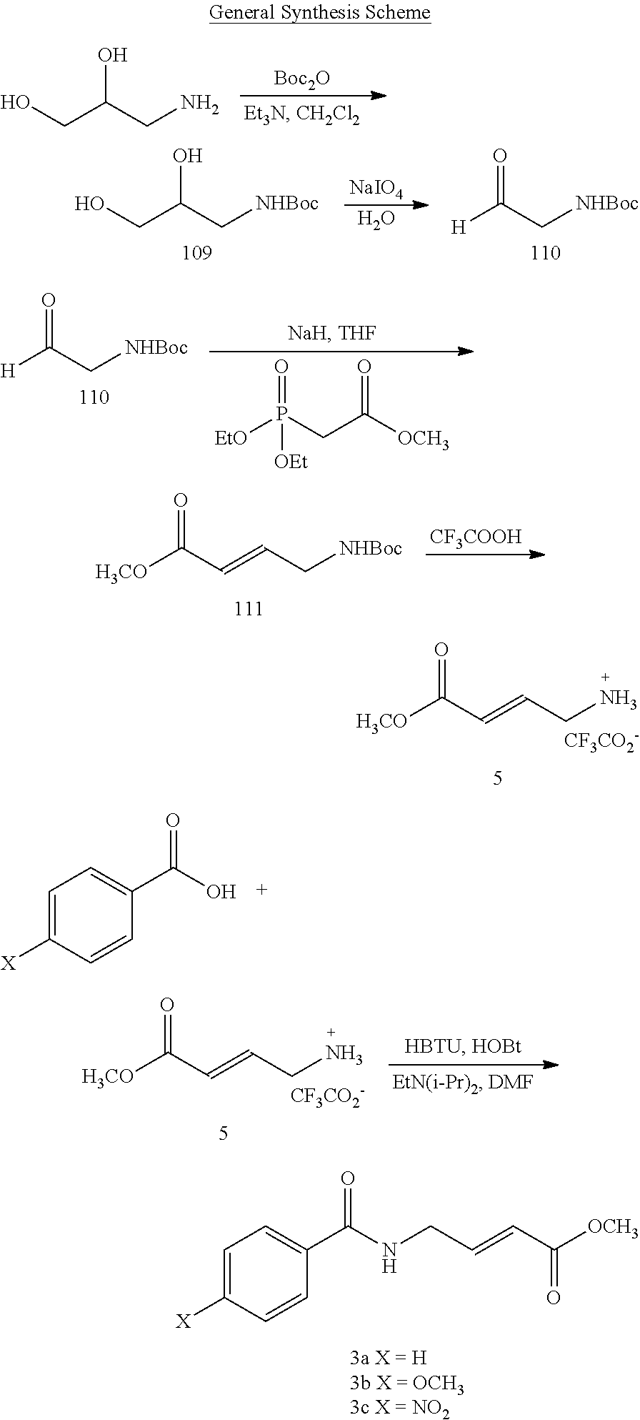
C(=CCN)C(=O)[H3CO].[CF3CO2-].[Boc2O].C(C(O)CN)O.C(C(O)C[NHBoc])O.[NaIO4].O.[H]C(=O)C[NHBoc].[H]C(=O)C[NHBoc].[EtO]P(=O)(CC(=O)[OCH3])[OEt].C(=CC[NHBoc])C(=O)[H3CO].[CF3COOH].C1=C([X])C=CC(C(=O)NCC=CC(=O)[OCH3])=C1.C1=C([X])C=CC(C(=O)O)=C1.C(=CCN)C(=O)[H3CO].[CF3CO2-]
